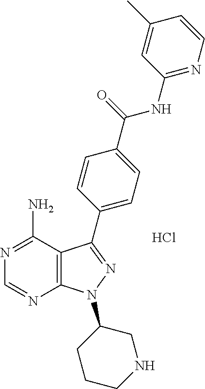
C12=C(C(N)=NC=N1)C(C1=CC=C(C(=O)NC3=NC=CC(C)=C3)C=C1)=NN2C1CCCNC1.Cl
